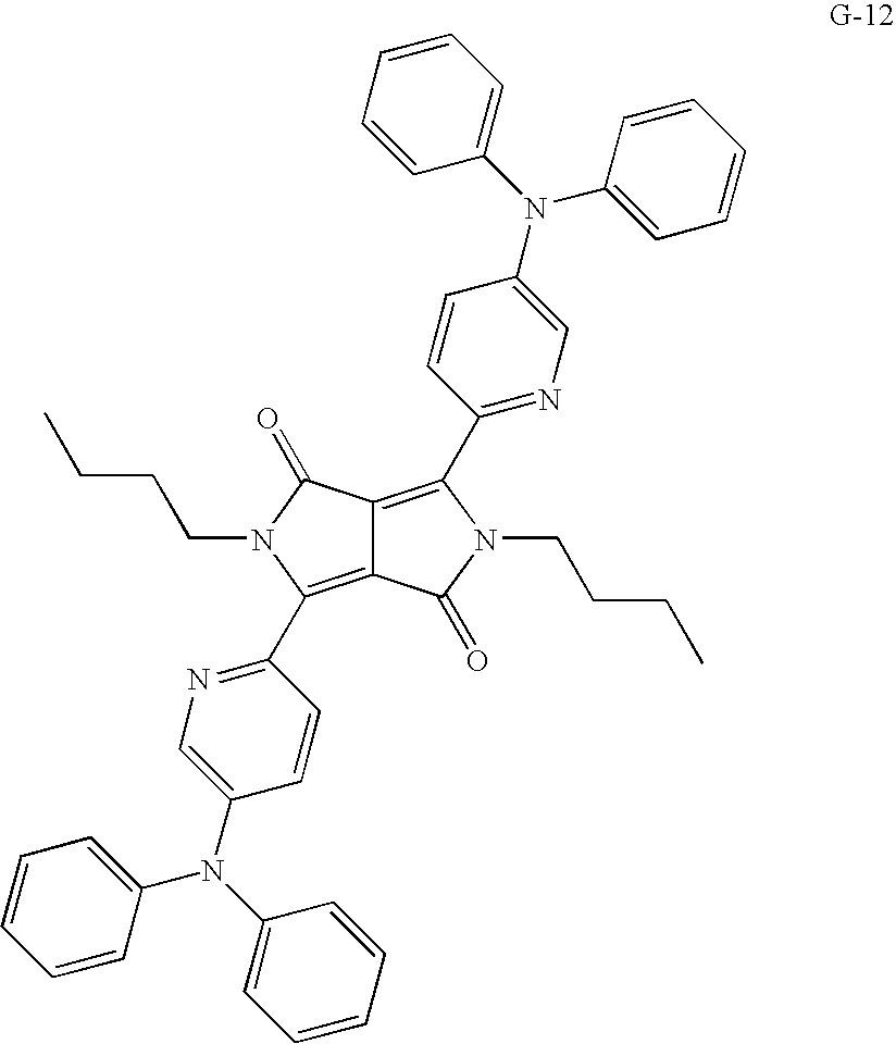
C12=C(C3=NC=C(N(C4=CC=CC=C4)C4=CC=CC=C4)C=C3)N(CCCC)C(=O)C1=C(C1=NC=C(N(C3=CC=CC=C3)C3=CC=CC=C3)C=C1)N(CCCC)C2=O
